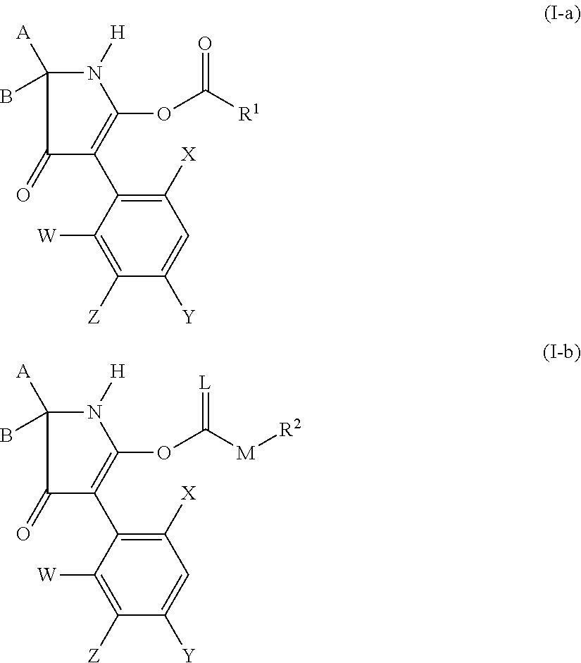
C1([W])=C([Z])C([Y])=CC([X])=C1C1=C(OC([R1])=O)N([H])C([A])(B)C1=O.C1([W])=C([Z])C([Y])=CC([X])=C1C1=C(OC([M][R2])=[L])N([H])C([A])(B)C1=O
